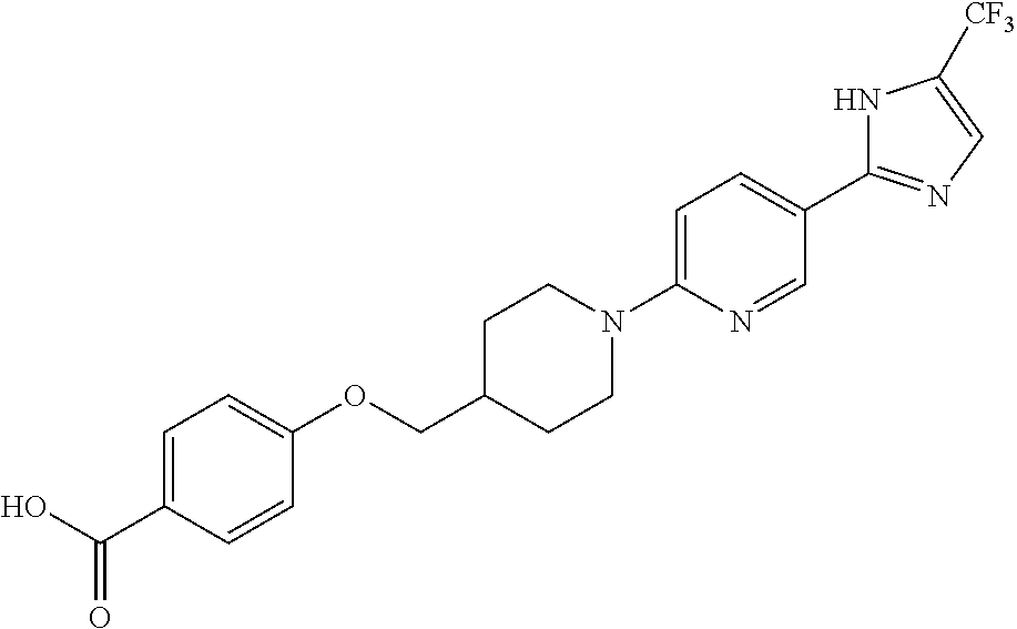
N1C(C2=CC=C(N3CCC(COC4=CC=C(C(O)=O)C=C4)CC3)N=C2)=NC=C1[CF3]
